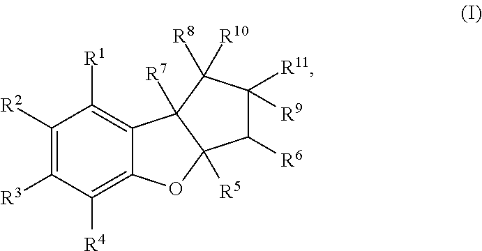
C1([R3])=C([R2])C([R1])=C2C(=C1[R4])OC1([R5])C2([R7])C([R8])([R10])C([R11])([R9])C1[R6]
